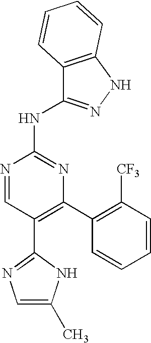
C1(C2=NC=C(C)N2)=C(C2=C([CF3])C=CC=C2)N=C(NC2=NNC3=C2C=CC=C3)N=C1
